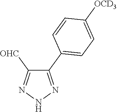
N1N=C(C2=CC=C([OCD3])C=C2)C([OHC])=N1
